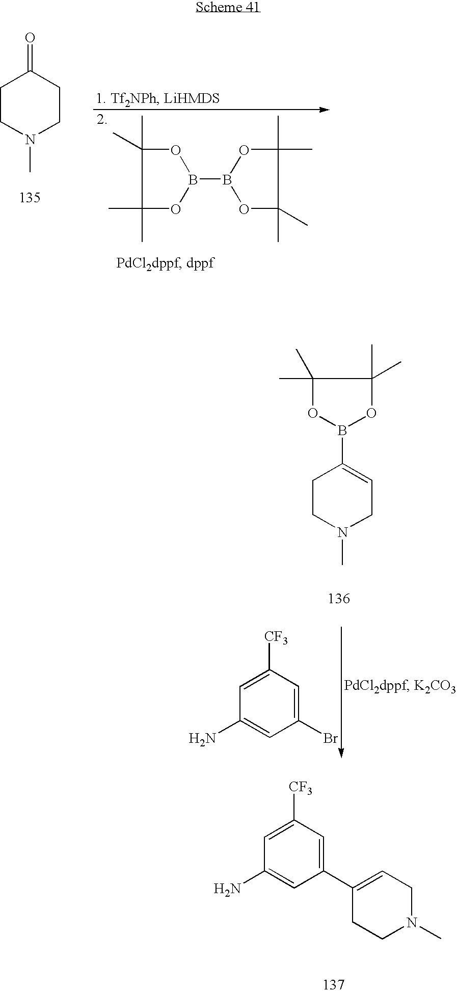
C1CN(C)CCC1=O.C1(C)(C)OB(B2OC(C)(C)C(C)(C)O2)OC1(C)C.C1(C)(C)OB(C2=CCN(C)CC2)OC1(C)C.C1(Br)=CC([CF3])=CC(N)=C1.C1(C2=CCN(C)CC2)=CC([CF3])=CC(N)=C1
